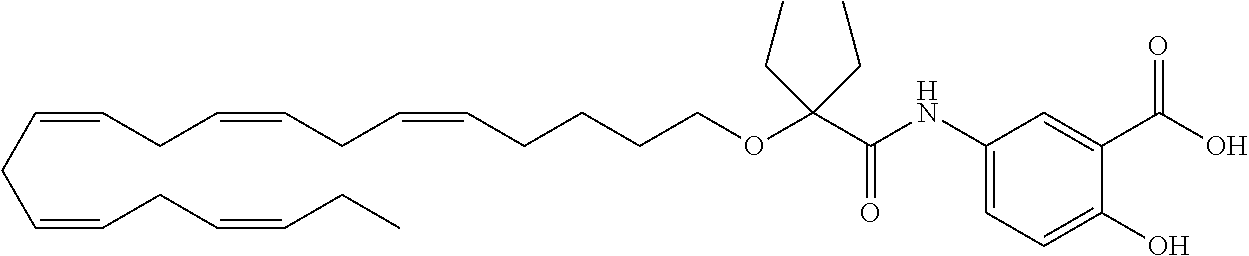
O=C(NC1=CC=C(O)C(C(=O)O)=C1)C(OCCCCC=CCC=CCC=CCC=CCC=CCC)(CC)CC
